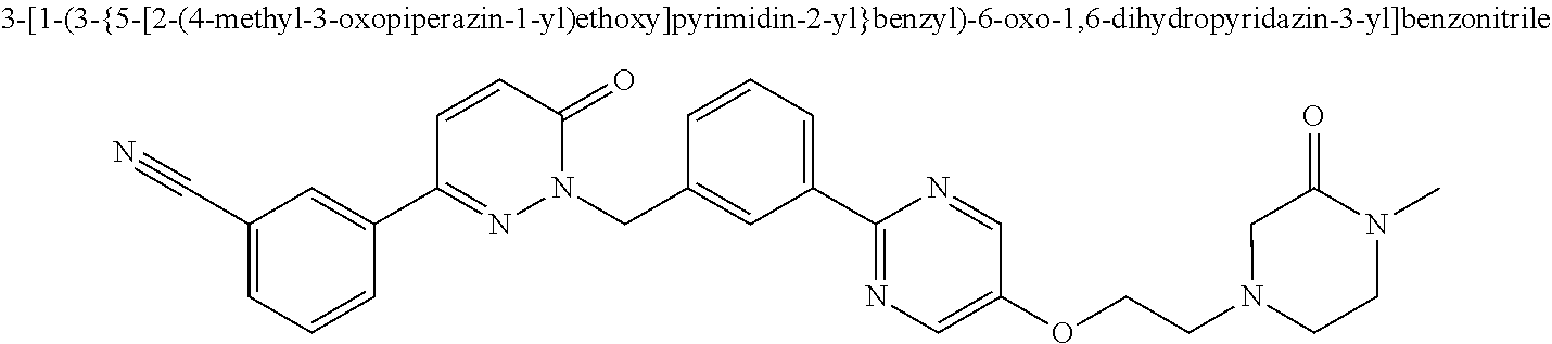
C1(C2=NN(CC3=CC(C4=NC=C(OCCN5CCN(C)C(=O)C5)C=N4)=CC=C3)C(=O)C=C2)=CC(C#N)=CC=C1
